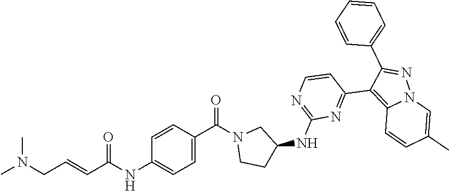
CN(CC=CC(NC1=CC=C(C(=O)N2CCC(NC3=NC=CC(C4=C5N(N=C4C4=CC=CC=C4)C=C(C)C=C5)=N3)C2)C=C1)=O)C
